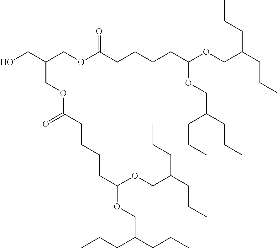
OCC(COC(CCCCC(OCC(CCC)CCC)OCC(CCC)CCC)=O)COC(=O)CCCCC(OCC(CCC)CCC)OCC(CCC)CCC
